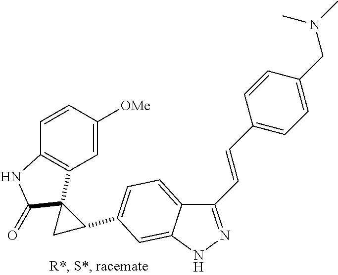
C12=CC=C(C3CC34C3=C(C=CC([OMe])=C3)NC4=O)C=C1NN=C2C=CC1=CC=C(CN(C)C)C=C1
